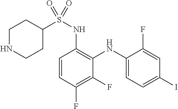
C1(NS(C2CCNCC2)(=O)=O)=C(NC2=CC=C(I)C=C2F)C(F)=C(F)C=C1
